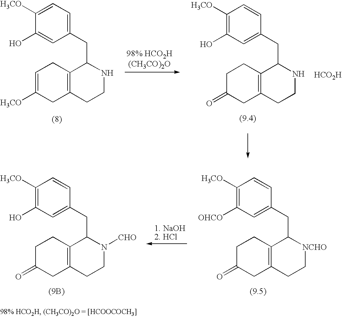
[HCO2H].C1=C([H3CO])C(O)=CC(CC2C3=C(CCN2)CC([H3CO])=CC3)=C1.C1=CC(CC2C3=C(CCN2)CC(=O)CC3)=CC(O)=C1[H3CO].C1=CC(CC2C3=C(CC[NCHO]2)CC(=O)CC3)=CC([OHCO])=C1[H3CO].C1=CC(CC2C3=C(CCN2[CHO])CC(=O)CC3)=CC(O)=C1[H3CO]
